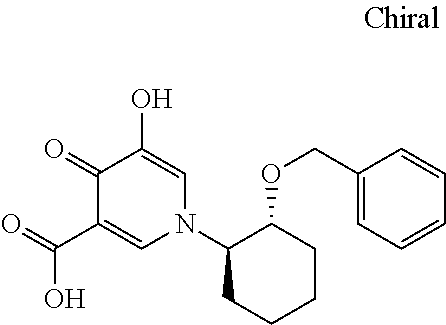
C1(=O)C(C(O)=O)=CN(C2C(OCC3=CC=CC=C3)CCCC2)C=C1O
